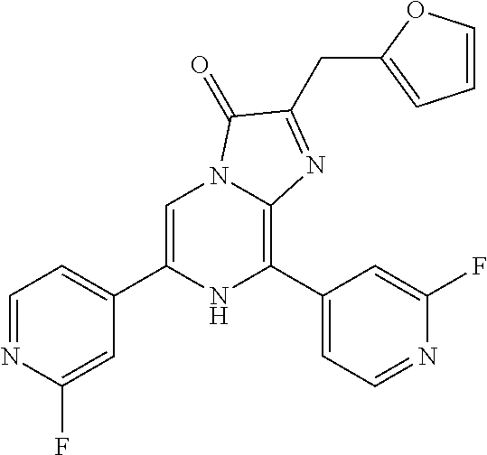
C1=C(C2=CC=NC(F)=C2)NC(C2=CC=NC(F)=C2)=C2N1C(=O)C(CC1=CC=CO1)=N2
